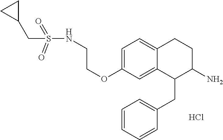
C1=C(OCCNS(=O)(=O)CC2CC2)C=C2C(=C1)CCC(N)C2CC1=CC=CC=C1.Cl
